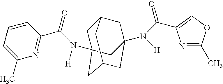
C1(C(=O)N([H])C23CC4CC(N([H])C(=O)C5=COC(C)=N5)(CC(C2)C4)C3)=NC(C)=CC=C1
